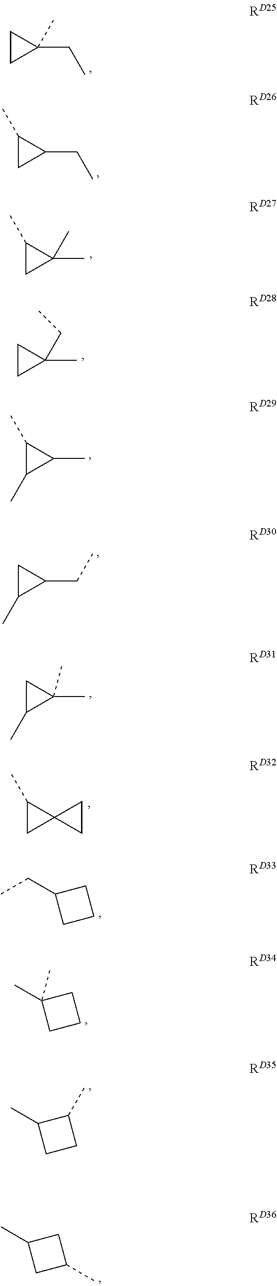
C1(CC)CCC1.C1CC1(CC)C.C1(C)CC1CC.C1(C)CC1(C)C.C1CC1(C)CC.C1(C)C(C)C1C.C1C(C)C1CC.C1C(C)C1(C)C.C1(C)(C)CCC1.C1(C)CCC1C.C1(C)CC(C)C1.C1(C)CC12CC2
